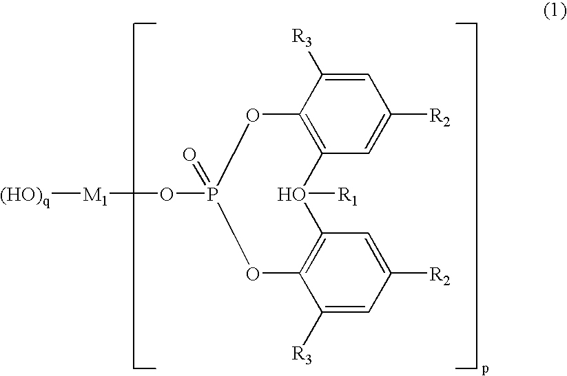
C1=C([R3])C2=C(C=C1[R2])O([R1])C1=C(C([R3])=CC([R2])=C1)OP(O[M1][(HO)q])(=O)O2
